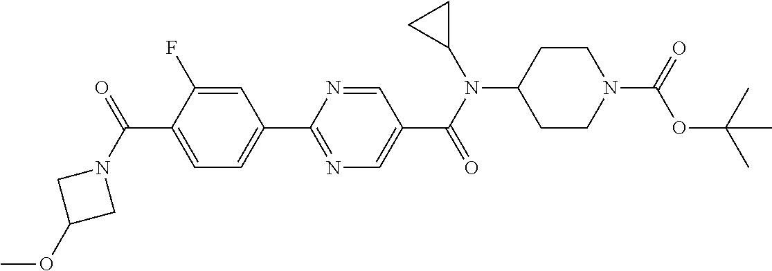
C1(C(N2CC(OC)C2)=O)=CC=C(C2=NC=C(C(N(C3CC3)C3CCN(C(=O)OC(C)(C)C)CC3)=O)C=N2)C=C1F
